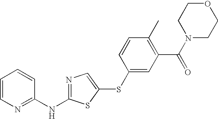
C1=CN=C(NC2=NC=C(SC3=CC(C(N4CCOCC4)=O)=C(C)C=C3)S2)C=C1
